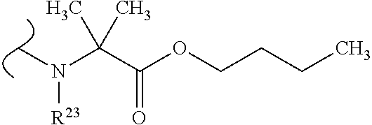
CN(C(C(OCCCC)=O)(C)C)[R23]
